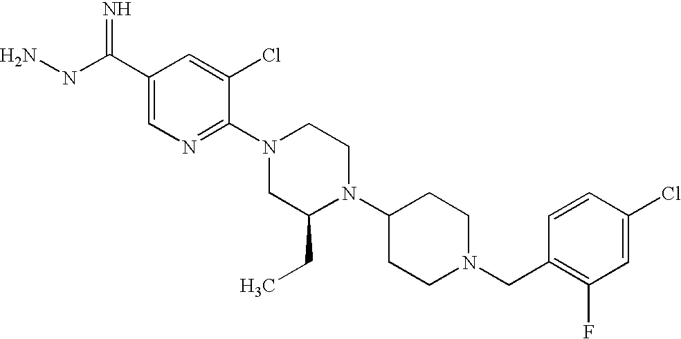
C1(Cl)=CC(F)=C(CN2CCC(N3C(CC)CN(C4=NC=C(C(NN)=N)C=C4Cl)CC3)CC2)C=C1
